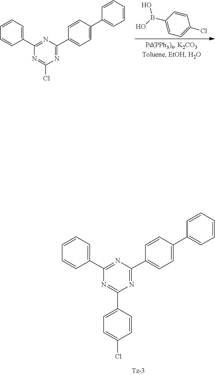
C1=CC(B(O)O)=CC=C1Cl.C1=CC(C2=NC(C3=CC=C(C4=CC=CC=C4)C=C3)=NC(Cl)=N2)=CC=C1.C1=CC(C2=NC(C3=CC=C(C4=CC=CC=C4)C=C3)=NC(C3=CC=C(Cl)C=C3)=N2)=CC=C1
